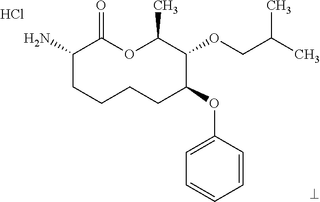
NC1CCCCC(OC2=CC=CC=C2)C(OCC(C)C)C(C)OC1=O.Cl
